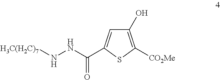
C1(O)=C([CO2Me])SC(C(NN[H3C(H2C)7])=O)=C1
